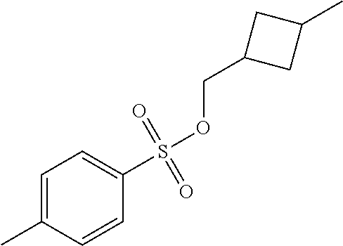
C1=C(C)C=CC(S(OCC2CC(C)C2)(=O)=O)=C1
